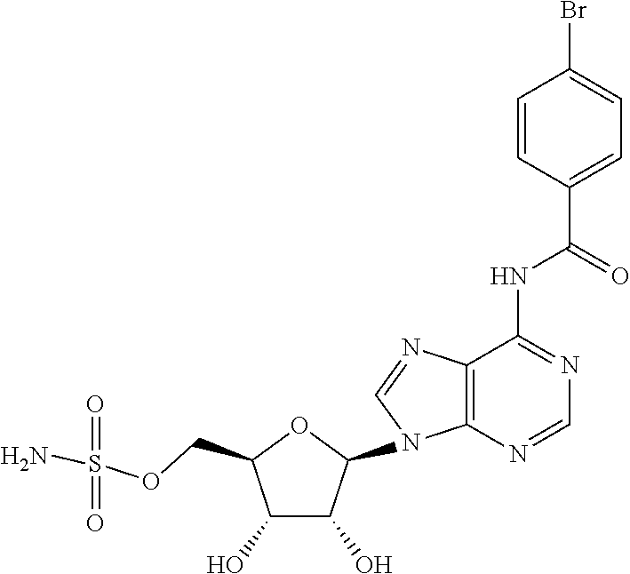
C(NC1=NC=NC2=C1N=CN2C1OC(COS(N)(=O)=O)C(O)C1O)(C1=CC=C(Br)C=C1)=O
